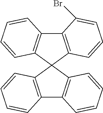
C12=C(C3(C4=C1C=CC=C4)C1=C(C4=C3C=CC=C4)C=CC=C1)C=CC=C2Br
